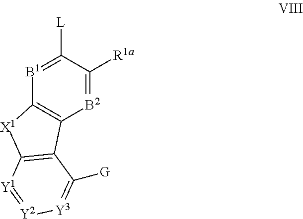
[B2]1=C([R1a])C([L])=[B1]C2=C1C1=C([X1]2)[Y1]=[Y2][Y3]=C1[G]
